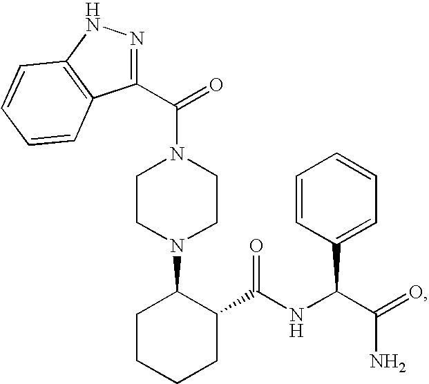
C1CN(C2CCCCC2C(NC(C(=O)N)C2=CC=CC=C2)=O)CCN1C(=O)C1=NNC2=C1C=CC=C2
